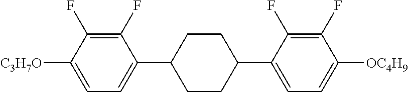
C1(F)=C(F)C([C3H7O])=CC=C1C1CCC(C2=CC=C([OC4H9])C(F)=C2F)CC1
